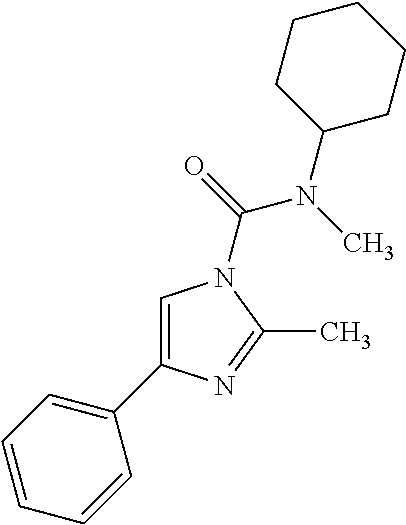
C1=C(C2=CC=CC=C2)N=C(C)N1C(=O)N(C)C1CCCCC1
